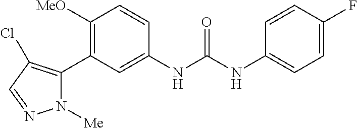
C1([MeO])=C(C2=C(Cl)C=NN2[Me])C=C(NC(NC2=CC=C(F)C=C2)=O)C=C1
